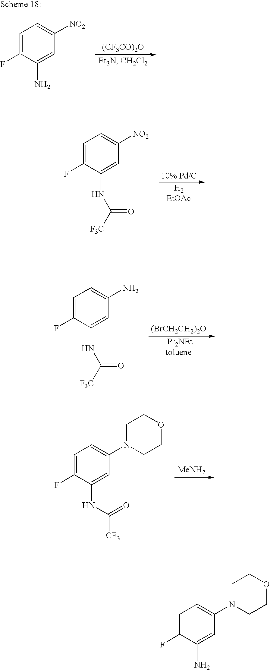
C1=C(F)C(NC([F3C])=O)=CC([NO2])=C1.[(BrCH2CH2)2O].C1=C(F)C(NC([F3C])=O)=CC(N)=C1.[MeNH2].C1=C(F)C(NC([CF3])=O)=CC(N2CCOCC2)=C1.[(CF3CO)2O].C1=C(F)C(N)=CC([NO2])=C1.C1=C(F)C(N)=CC(N2CCOCC2)=C1
